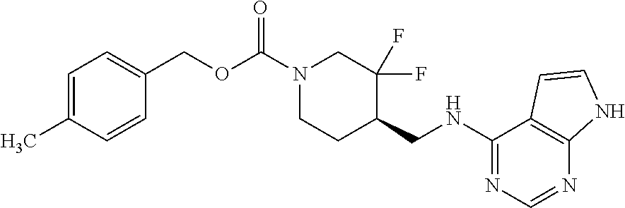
C1=CNC2=C1C(NCC1CCN(C(=O)OCC3=CC=C(C)C=C3)CC1(F)F)=NC=N2
